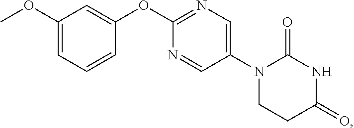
C1(OC)=CC=CC(OC2=NC=C(N3CCC(=O)NC3=O)C=N2)=C1
